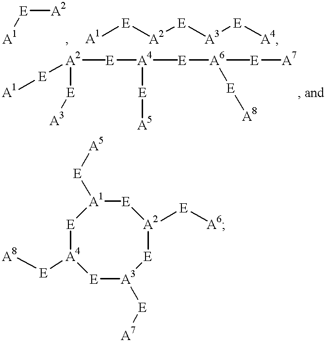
[A1][E][A2].[A1][E][A2][E][A3][E][A4].[A2]([E][A4]([E][A5])[E][A6]([E][A7])[E][A8])([E][A3])[E][A1].[E]1[A4]([E][A8])[E][A3]([E][A7])[E][A2]([E][A6])[E][A1]1[E][A5]
